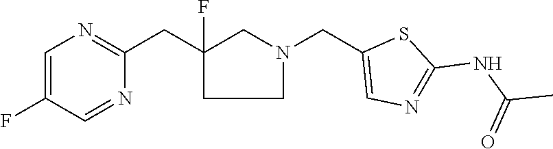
C1=C(F)C=NC(CC2(F)CCN(CC3=CN=C(NC(C)=O)S3)C2)=N1
